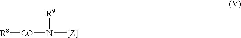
[R8][CO]N([[Z]])[R9]
